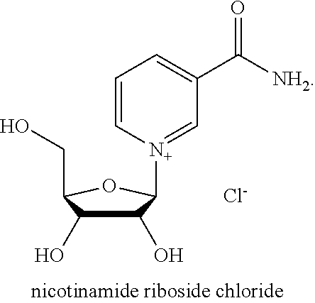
C1(O)C([N+]2=CC(C([NH2])=O)=CC=C2)OC(CO)C1O.[Cl-]
